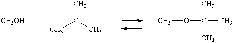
CC(C)=C.CC(C)(C)OC
